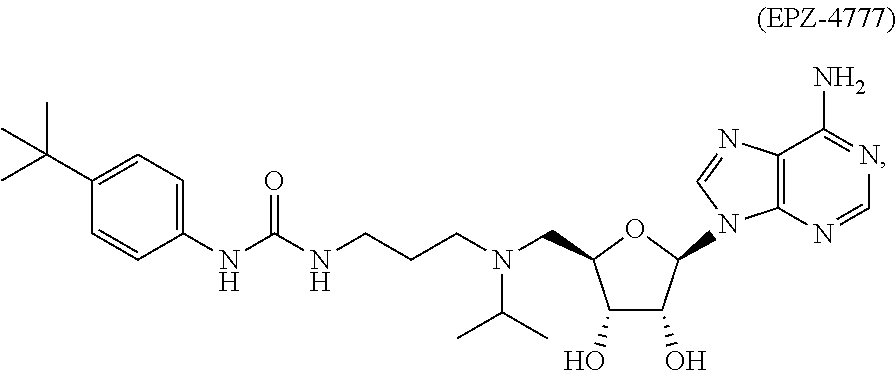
C1(O)C(O)C(N2C3=C(C(N)=NC=N3)N=C2)OC1CN(CCCNC(NC1=CC=C(C(C)(C)C)C=C1)=O)C(C)C
